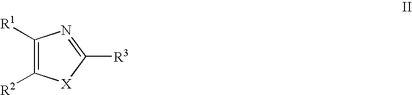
C1([R1])=C([R2])[X]C([R3])=N1
